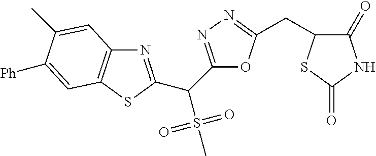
N1=C(C(S(=O)(=O)C)C2=NN=C(CC3C(=O)NC(=O)S3)O2)SC2=C1C=C(C)C([Ph])=C2
